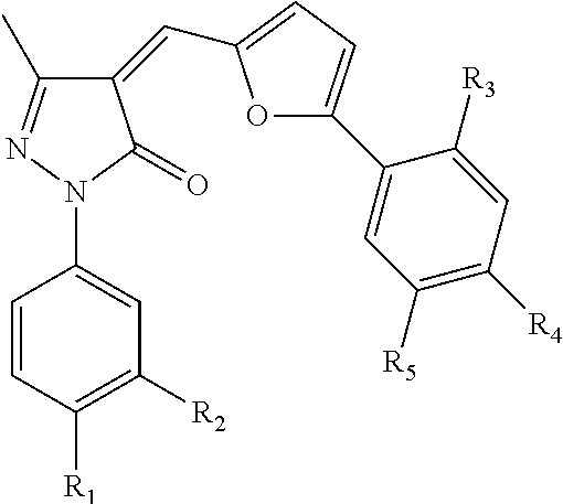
C1(=CC2=CC=C(C3=CC([R5])=C([R4])C=C3[R3])O2)C(C)=NN(C2=CC([R2])=C([R1])C=C2)C1=O
